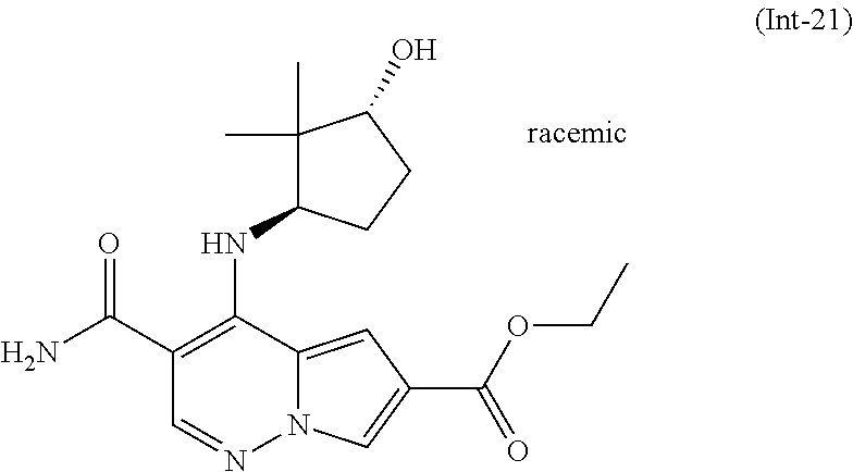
C1(C(=O)N)=C(NC2C(C)(C)C(O)CC2)C2=CC(C(=O)OCC)=CN2N=C1
